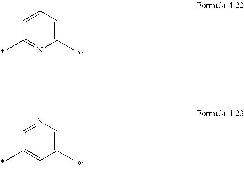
C1=CC=C(C)N=C1C.C1=NC=C(C)C=C1C
